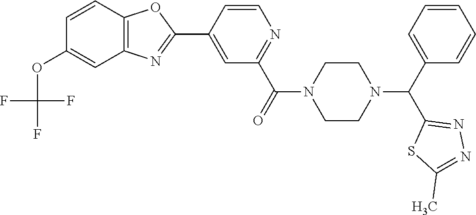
C1=C(C2=NC3=C(O2)C=CC(OC(F)(F)F)=C3)C=CN=C1C(=O)N1CCN(C(C2=CC=CC=C2)C2=NN=C(C)S2)CC1
